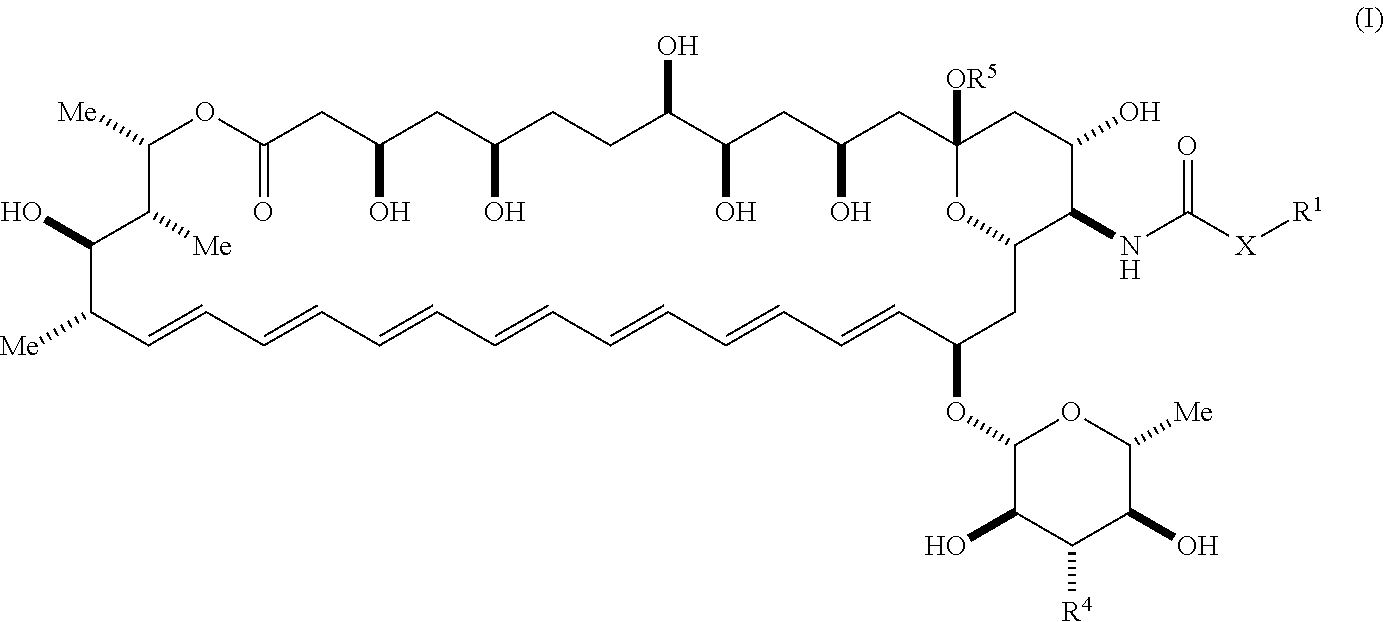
[Me]C1C=CC=CC=CC=CC=CC=CC=CC(OC2C(O)C([R4])C(O)C([Me])O2)CC2OC([OR5])(CC(O)CC(O)C(O)CCC(O)CC(O)CC(=O)OC([Me])C([Me])C1O)CC(O)C2NC([X][R1])=O
